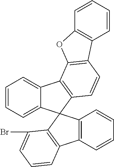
C12=CC=CC=C1C1(C3=C2C2=C(C=C3)C3=C(O2)C=CC=C3)C2=C(C3=C1C=CC=C3)C=CC=C2Br
